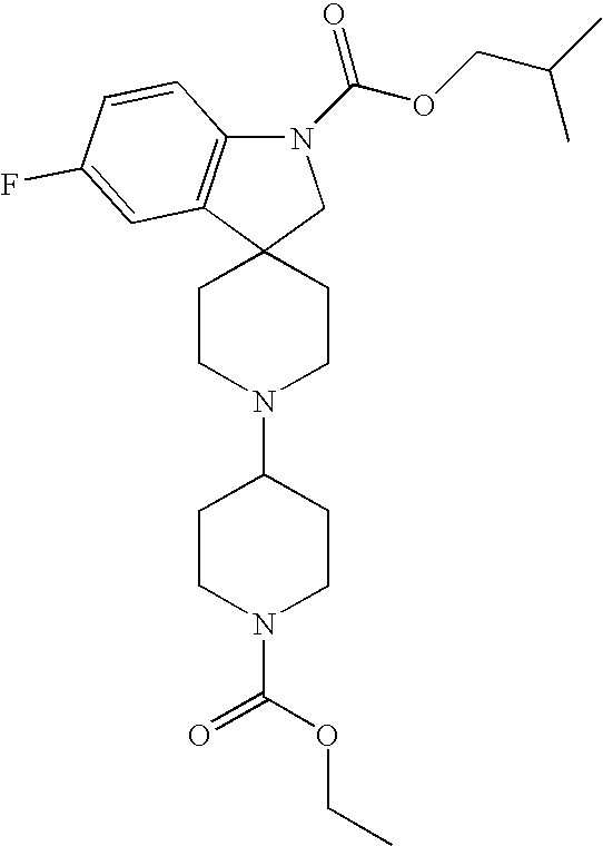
N1(C(=O)OCC(C)C)C2=C(C3(C1)CCN(C1CCN(C(OCC)=O)CC1)CC3)C=C(F)C=C2
